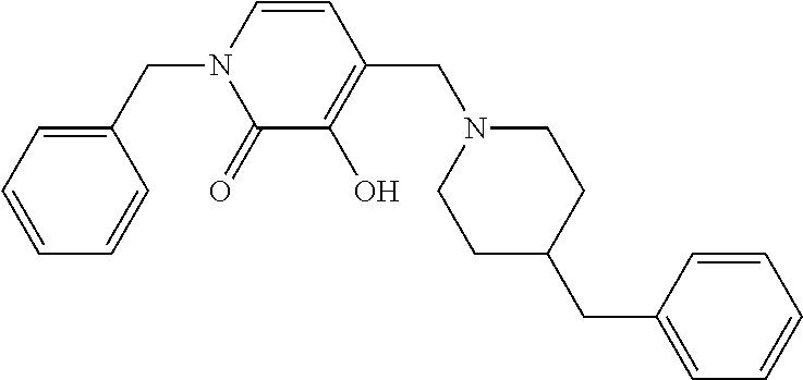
C1(CN2C(=O)C(O)=C(CN3CCC(CC4=CC=CC=C4)CC3)C=C2)=CC=CC=C1
